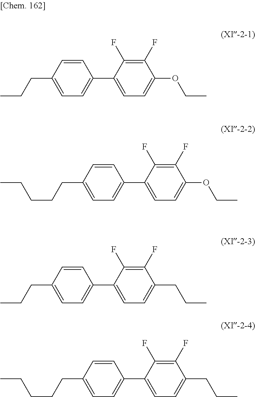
C1=CC(CCC)=CC=C1C1=CC=C(OCC)C(F)=C1F.C1=CC(CCCCC)=CC=C1C1=CC=C(OCC)C(F)=C1F.C1=CC(CCC)=CC=C1C1=CC=C(CCC)C(F)=C1F.C1=CC(CCCCC)=CC=C1C1=CC=C(CCC)C(F)=C1F
